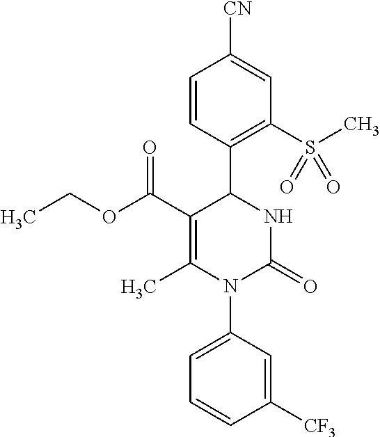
C1(C(OCC)=O)=C(C)N(C2=CC=CC([CF3])=C2)C(=O)NC1C1=C(S(C)(=O)=O)C=C([CN])C=C1
